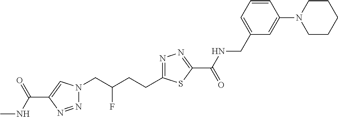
N1(CC(CCC2=NN=C(C(=O)NCC3=CC=CC(N4CCCCC4)=C3)S2)F)N=NC(C(NC)=O)=C1
